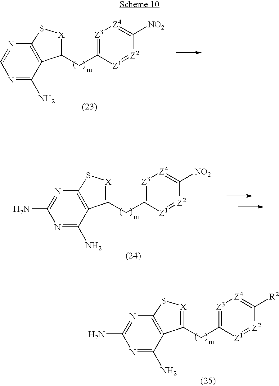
C1(CC2=[Z3][Z4]=C([NO2])[Z2]=[Z1]2)=[X]SC2=C1C(N)=NC=N2.C1(CC2=[Z3][Z4]=C([R2])[Z2]=[Z1]2)=[X]SC2=C1C(N)=NC(N)=N2.C1(CC2=[Z3][Z4]=C([NO2])[Z2]=[Z1]2)=[X]SC2=C1C(N)=NC(N)=N2
